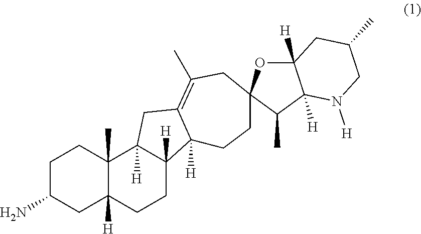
C1C(N)CC2([H])C(C)(C1)C1([H])C([H])(CC2)C2([H])C(=C(C)CC3(CC2)OC2([H])C([H])(C3C)N([H])CC(C)C2)C1
